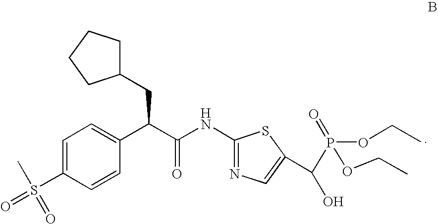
C1=C(S(=O)(C)=O)C=CC(C(C(NC2=NC=C(C(P(OCC)(=O)OCC)O)S2)=O)CC2CCCC2)=C1
